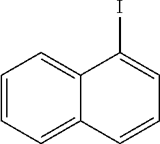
C1=CC=C2C(=C1)C(I)=CC=C2
